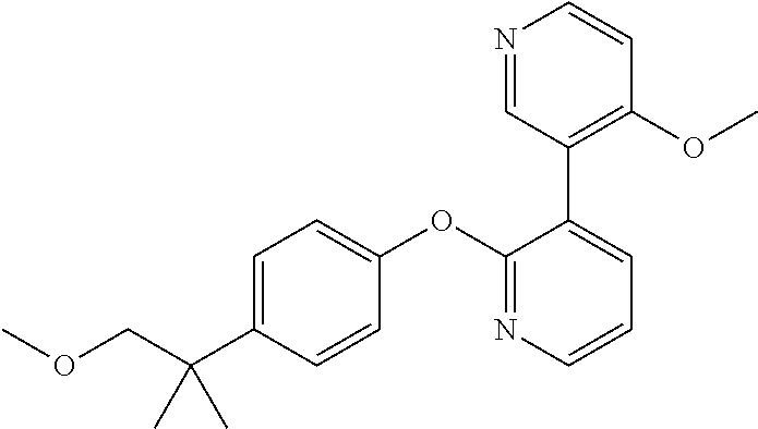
C1=C(C(COC)(C)C)C=CC(OC2=NC=CC=C2C2=C(OC)C=CN=C2)=C1
